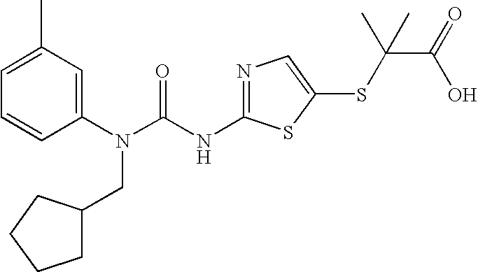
C1=C(C)C=C(N(C(NC2=NC=C(SC(C(O)=O)(C)C)S2)=O)CC2CCCC2)C=C1
